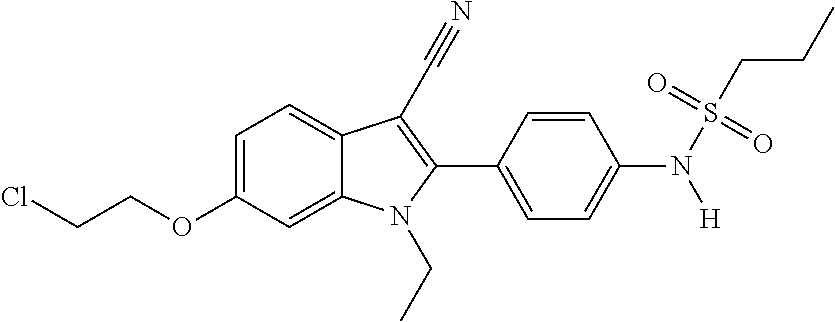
C1=C(OCCCl)C=C2C(=C1)C(C#N)=C(C1=CC=C(N(S(CCC)(=O)=O)[H])C=C1)N2CC
